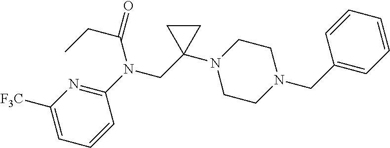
N1=C(N(CC2(N3CCN(CC4=CC=CC=C4)CC3)CC2)C(CC)=O)C=CC=C1[F3C]
